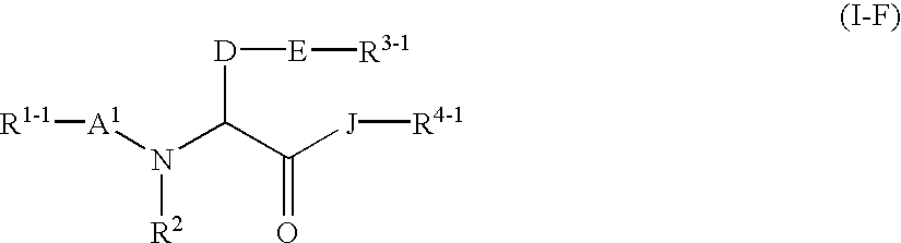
[A1](N(C(C([J][R4-1])=O)[D][E][R3-1])[R2])[R1-1]
